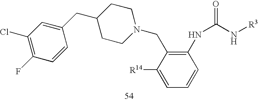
C1(Cl)=C(F)C=CC(CC2CCN(CC3=C(NC(=O)N[R3])C=CC=C3[R14])CC2)=C1
